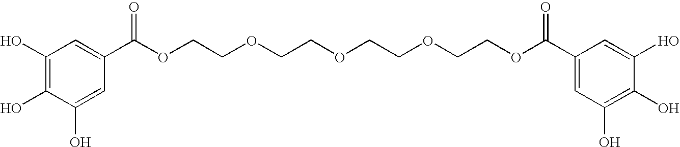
C1(O)=C(O)C(O)=CC(C(OCCOCCOCCOCCOC(=O)C2=CC(O)=C(O)C(O)=C2)=O)=C1
